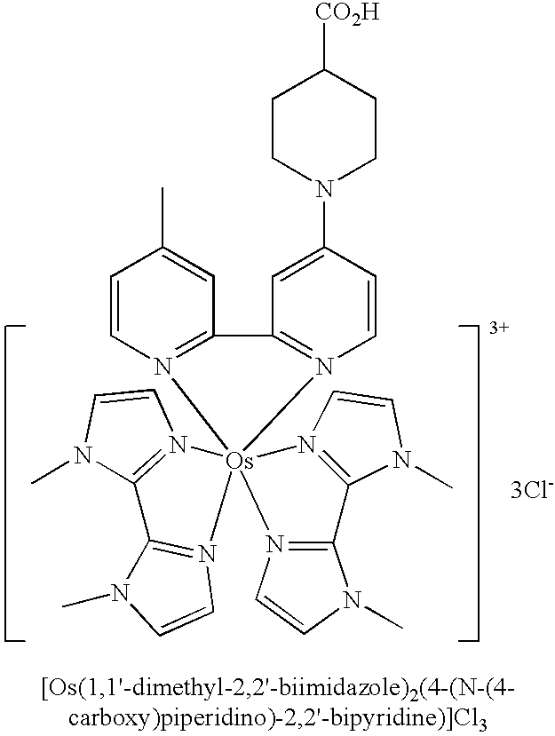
N1(C)C2=N(C=C1)[Os]13(N4=C2N(C)C=C4)(N2=C(N(C)C=C2)C2=N1C=CN2C)N1=C(C=C(C)C=C1)C1=N3C=CC(N2CCC([CO2H])CC2)=C1.[3Cl-]
